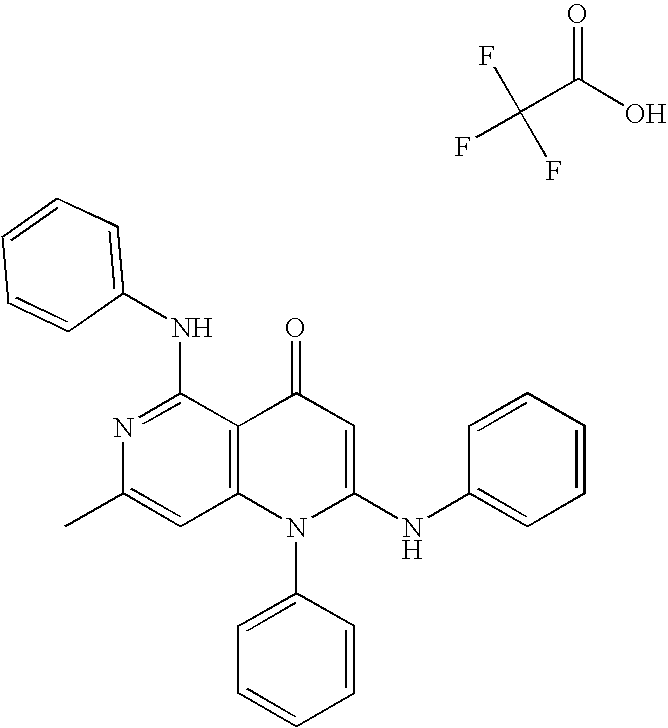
FC(C(O)=O)(F)F.C1=C(C)N=C(NC2=CC=CC=C2)C2=C1N(C1=CC=CC=C1)C(NC1=CC=CC=C1)=CC2=O
